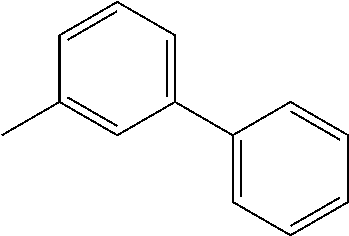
C1(C2=CC=CC=C2)=CC=CC(C)=C1
